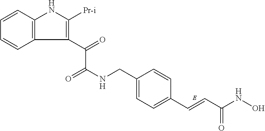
C1=CC2=C(C=C1)C(C(=O)C(NCC1=CC=C(C=CC(NO)=O)C=C1)=O)=C([Pr-i])N2
